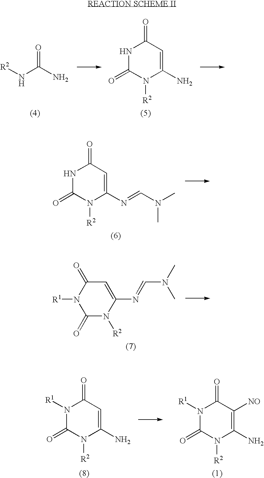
[R2]NC(N)=O.N1C(=O)N([R2])C(N)=CC1=O.N1C(=O)N([R2])C(N=CN(C)C)=CC1=O.N1([R1])C(=O)N([R2])C(N=CN(C)C)=CC1=O.N1([R1])C(=O)N([R2])C(N)=CC1=O.N1([R1])C(=O)N([R2])C(N)=C([NO])C1=O
